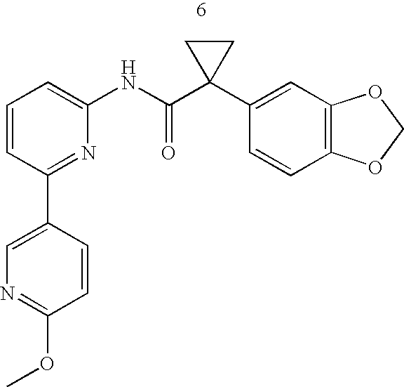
C1(OC)=NC=C(C2=NC(NC(C3(C4=CC5=C(C=C4)OCO5)CC3)=O)=CC=C2)C=C1
